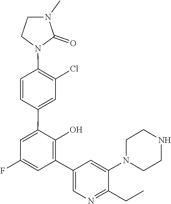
N1(C2=CC(C3=C(O)C(C4=CC(Cl)=C(N5CCN(C)C5=O)C=C4)=CC(F)=C3)=CN=C2CC)CCNCC1
